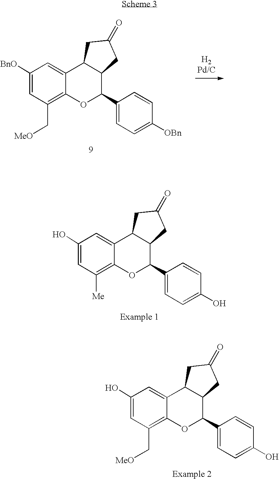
C1([BnO])=CC(C[MeO])=C2C(=C1)C1C(C(C3=CC=C([OBn])C=C3)O2)CC(=O)C1.C1(O)=CC([Me])=C2C(=C1)C1C(C(C3=CC=C(O)C=C3)O2)CC(=O)C1.C1(O)=CC(C[MeO])=C2C(=C1)C1C(C(C3=CC=C(O)C=C3)O2)CC(=O)C1
